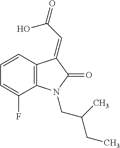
C1=CC=C(F)C2=C1C(=CC(=O)O)C(=O)N2CC(C)CC
